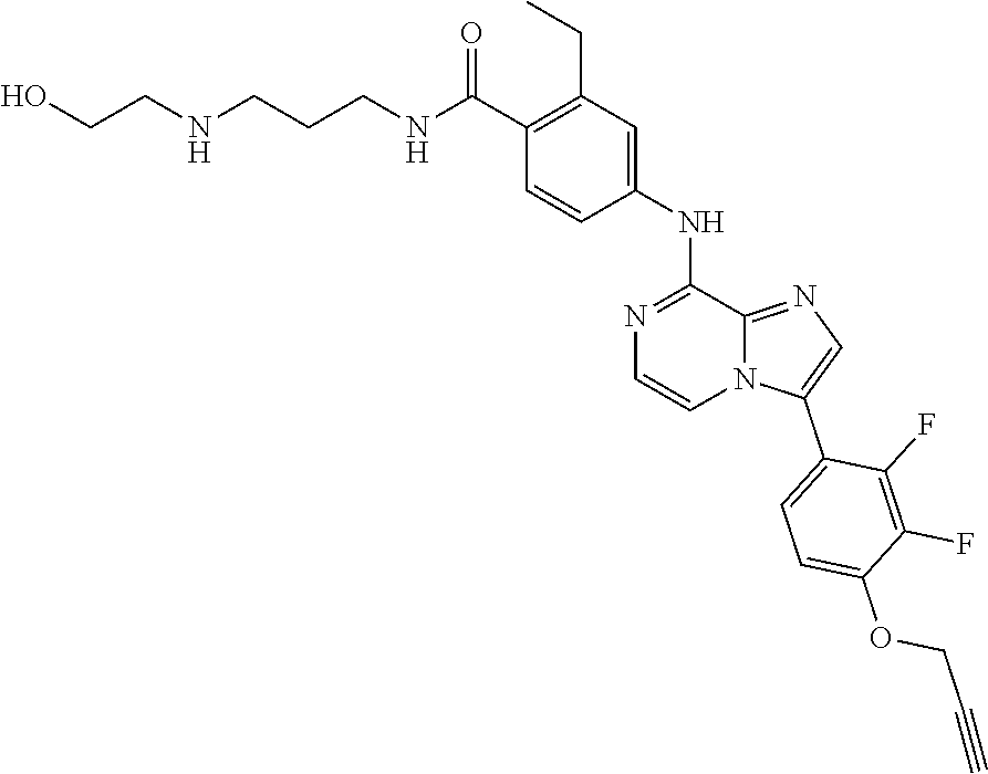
C(NCCCNC(C1=C(CC)C=C(NC2=NC=CN3C2=NC=C3C2=CC=C(OCC#C)C(F)=C2F)C=C1)=O)CO
